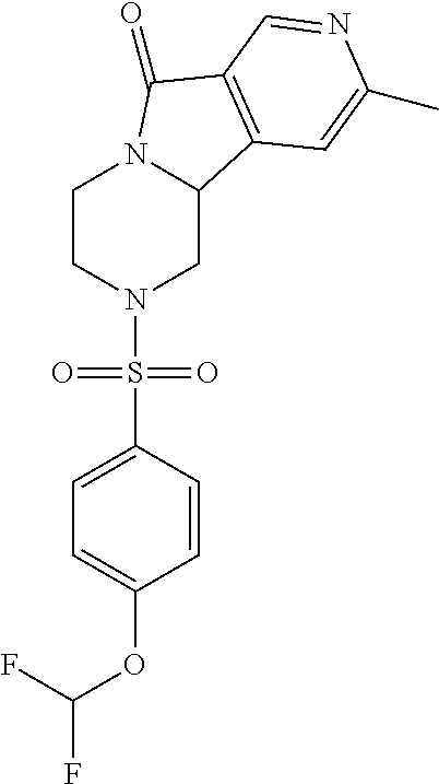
C1CN(S(C2=CC=C(OC(F)F)C=C2)(=O)=O)CC2N1C(=O)C1=C2C=C(C)N=C1
